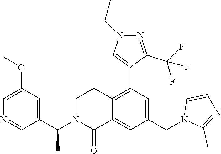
C1=C(OC)C=C(C(N2C(=O)C3=CC(CN4C(C)=NC=C4)=CC(C4=CN(CC)N=C4C(F)(F)F)=C3CC2)C)C=N1
